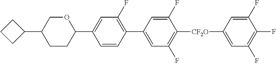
C1(C2OCC(C3CCC3)CC2)=CC(F)=C(C2=CC(F)=C([CF2O]C3=CC(F)=C(F)C(F)=C3)C(F)=C2)C=C1
